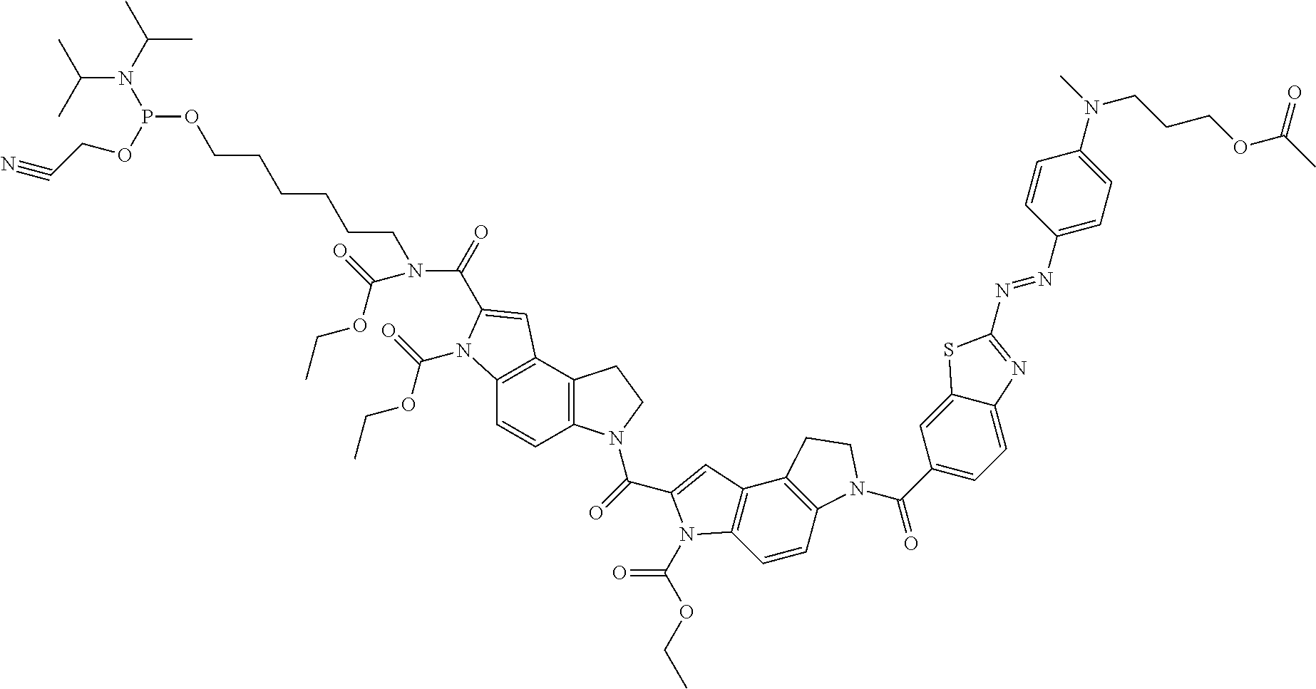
O(CCCCCCN(C(=O)C1=CC2=C(C=CC3=C2CCN3C(=O)C2=CC3=C(N2C(OCC)=O)C=CC2=C3CCN2C(C2=CC=C3C(=C2)SC(N=NC2=CC=C(N(C)CCCOC(C)=O)C=C2)=N3)=O)N1C(=O)OCC)C(=O)OCC)P(N(C(C)C)C(C)C)OCC#N
